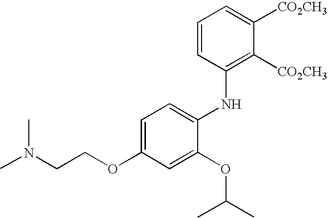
C1=C(OCCN(C)C)C=C(OC(C)C)C(NC2=C([CO2CH3])C([CO2CH3])=CC=C2)=C1
